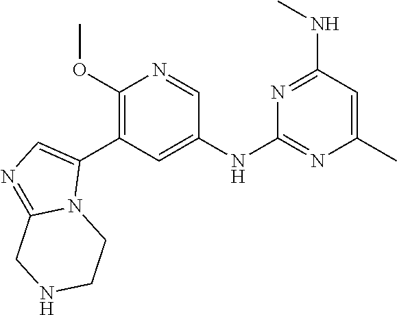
C1(NC2=NC(C)=CC(NC)=N2)=CC(C2=CN=C3N2CCNC3)=C(OC)N=C1
